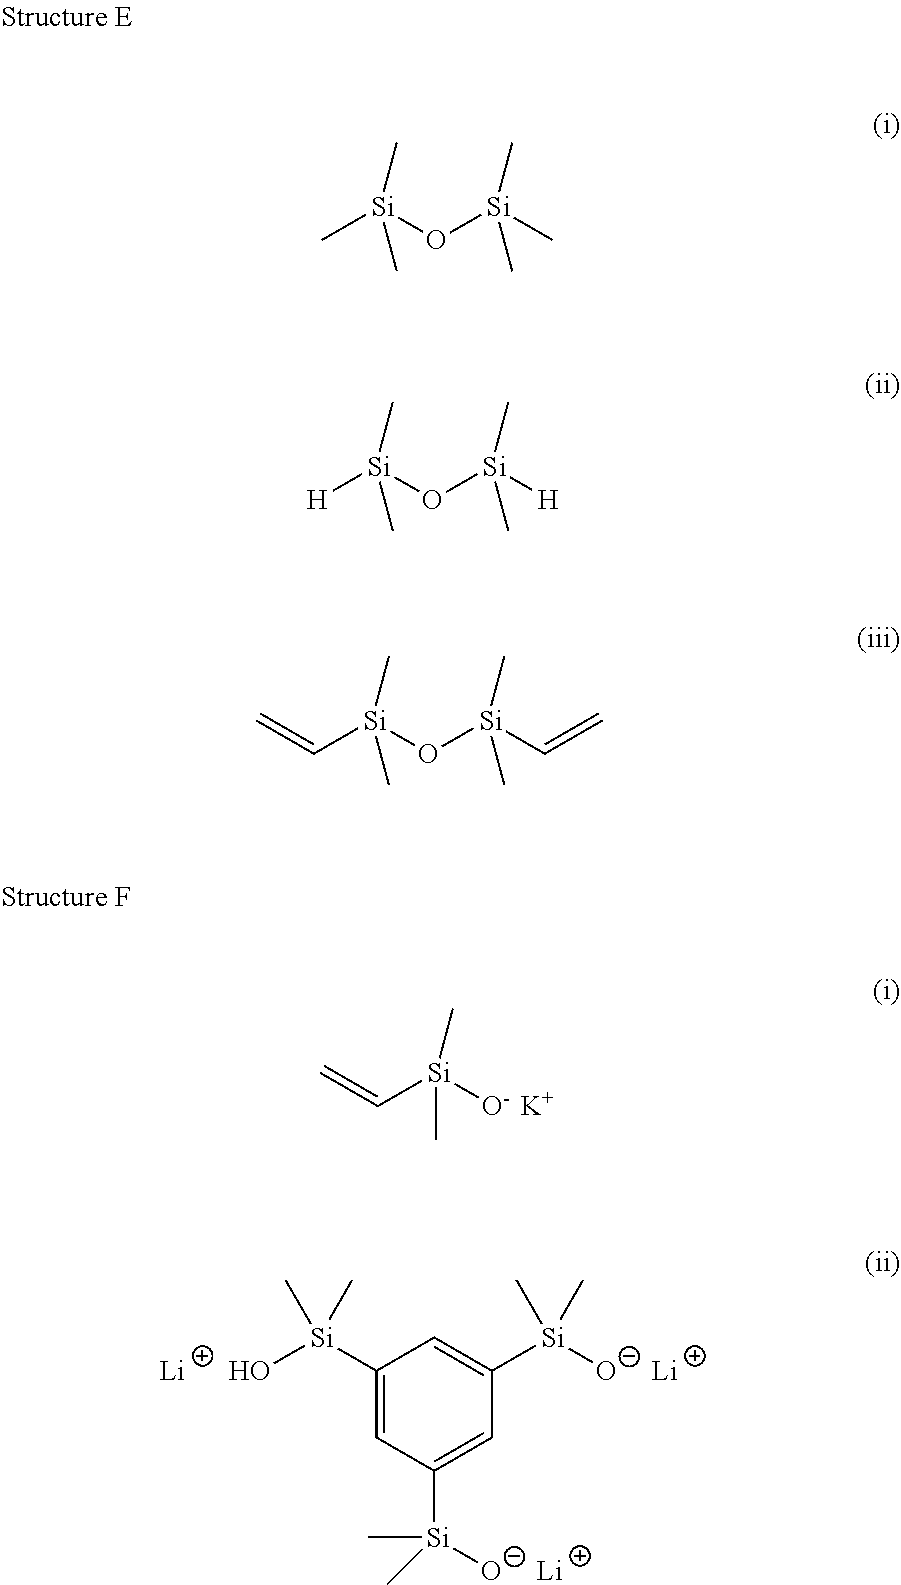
C1([Si](C)(C)[O-])=CC([Si](O)(C)C)=CC([Si](C)(C)[O-])=C1.[Li].[Li].[Li].C[Si](C)(C)O[Si](C)(C)C.[H][Si](C)(C)O[Si](C)(C)[H].C([Si](C)(C)O[Si](C)(C)C=C)=C.C([Si](C)([O-  K+])C)=C
